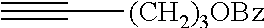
C#C[(CH2)3OBz]
